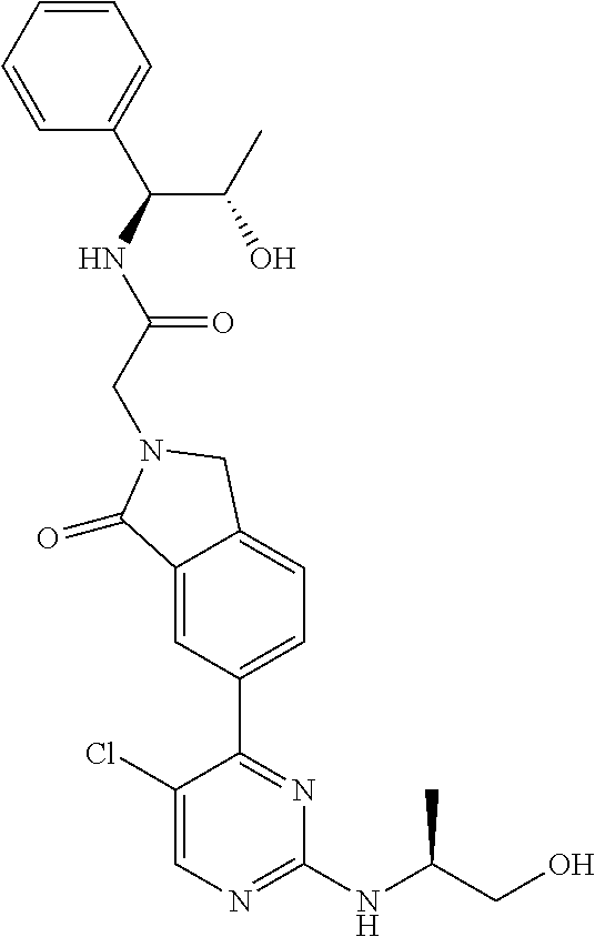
C1(Cl)=CN=C(NC(C)CO)N=C1C1=CC=C2C(=C1)C(=O)N(CC(NC(C1=CC=CC=C1)C(O)C)=O)C2
